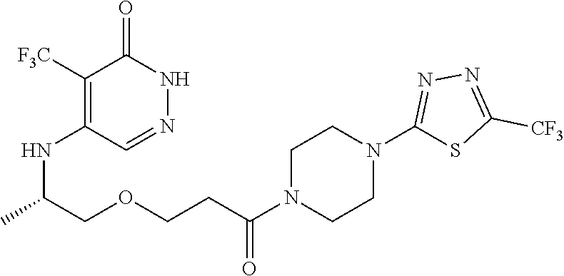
C1([F3C])=C(NC(COCCC(N2CCN(C3=NN=C([CF3])S3)CC2)=O)C)C=NNC1=O
